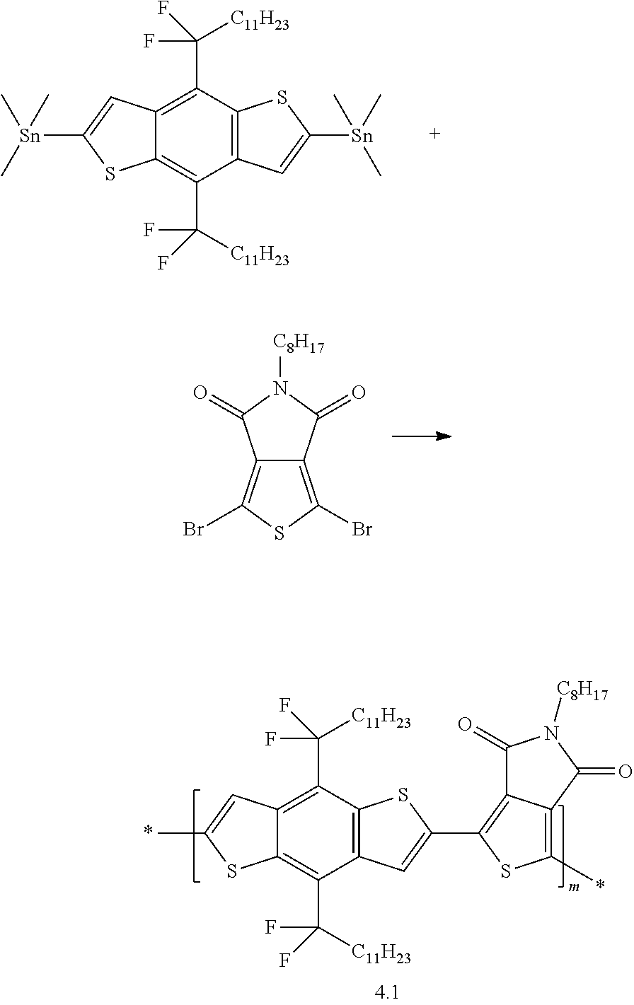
C12=C(C(F)([C11H23])F)C3=C(C(C([C11H23])(F)F)=C1SC([Sn](C)(C)C)=C2)C=C([Sn](C)(C)C)S3.C12=C(Br)SC(Br)=C1C(=O)N([C8H17])C2=O.C12=C(C(F)([C11H23])F)C3=C(C(C([C11H23])(F)F)=C1SC(C)=C2)C=C(C1=C2C(=C(C)S1)C(=O)N([C8H17])C2=O)S3
